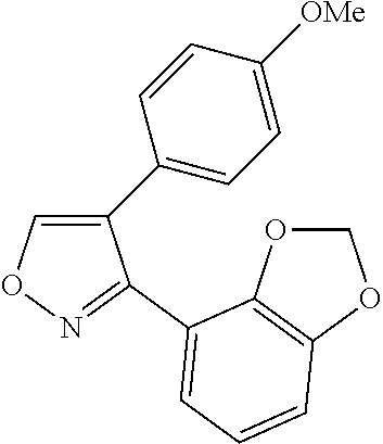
C1(C2=CC=C([OMe])C=C2)=CON=C1C1=CC=CC2=C1OCO2
